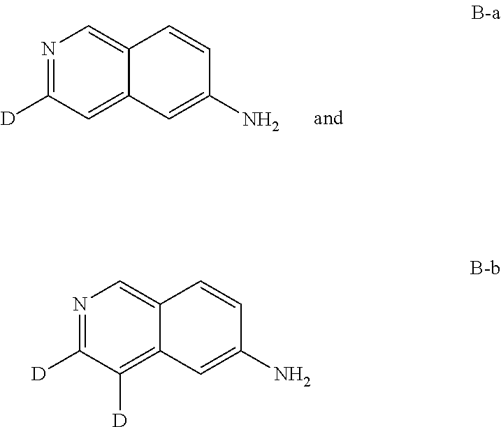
N1=C([D])C=C2C(=C1)C=CC(N)=C2.N1=C([D])C([D])=C2C(=C1)C=CC(N)=C2
